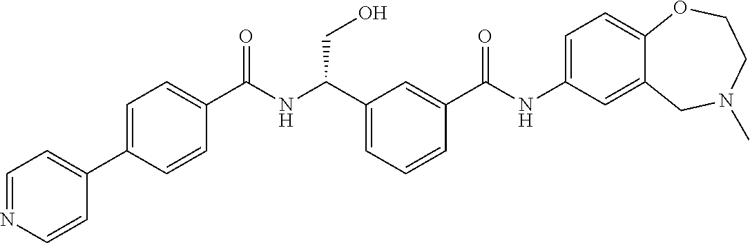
C1(C2=CC=C(C(NC(C3=CC=CC(C(NC4=CC=C5C(=C4)CN(C)CCO5)=O)=C3)CO)=O)C=C2)=CC=NC=C1
